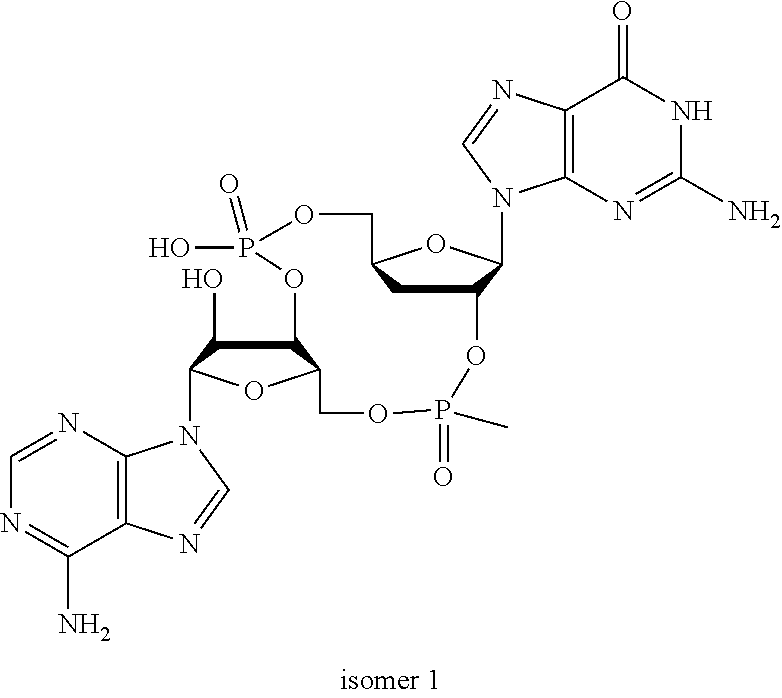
C12=C(N=CN=C1N)N(C1C(O)C3C(O1)COP(C)(=O)OC1C(N4C5=C(C(=O)NC(N)=N5)N=C4)OC(COP(O)(=O)O3)C1)C=N2
